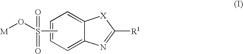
C1=C2C(=CC=C1)[X]C([R1])=N2.CS(O[M])(=O)=O
